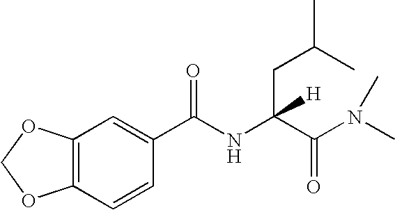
C12=C(C=CC(C(NC(C(N(C)C)=O)(CC(C)C)[H])=O)=C1)OCO2
